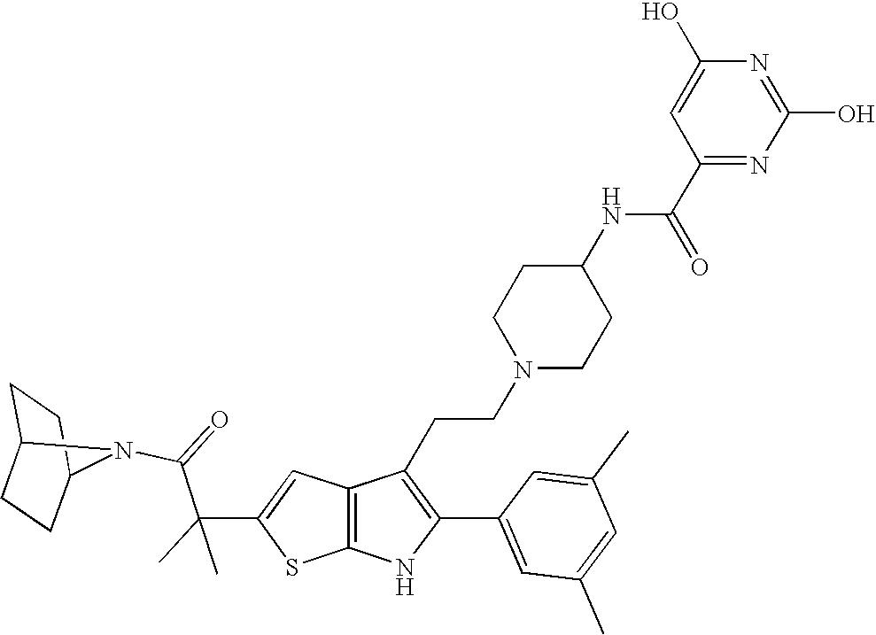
C1C2CCC(C1)N2C(=O)C(C1=CC2=C(S1)NC(C1=CC(C)=CC(C)=C1)=C2CCN1CCC(NC(C2=NC(O)=NC(O)=C2)=O)CC1)(C)C
